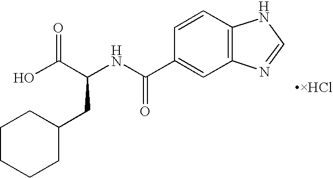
OC(C(NC(C1=CC2=C(C=C1)NC=N2)=O)CC1CCCCC1)=O
